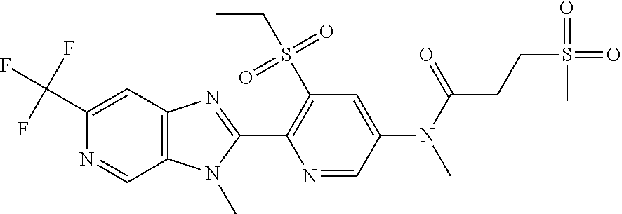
C1(C(F)(F)F)=CC2=C(C=N1)N(C)C(C1=C(S(CC)(=O)=O)C=C(N(C)C(CCS(=O)(=O)C)=O)C=N1)=N2
